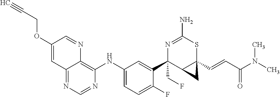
C12=NC=NC(NC3=CC=C(F)C(C4(CF)C5C(C=CC(N(C)C)=O)(SC(N)=N4)C5)=C3)=C1N=CC(OCC#C)=C2
